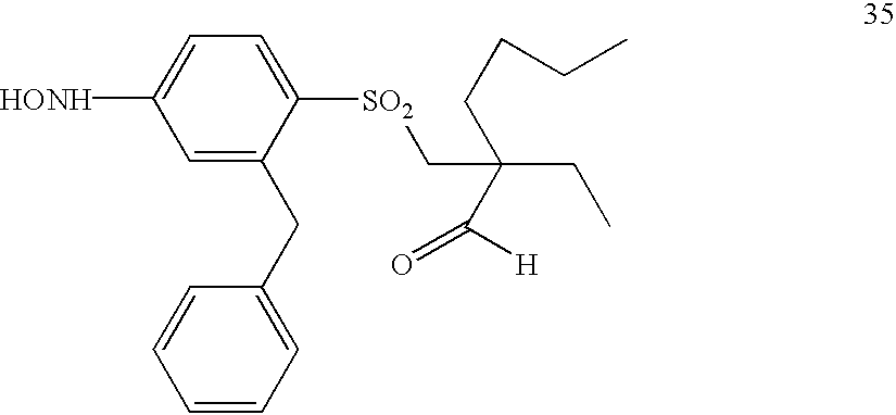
[SO2](C1=CC=C([HONH])C=C1CC1=CC=CC=C1)CC(CC)(C(=O)[H])CCCC
